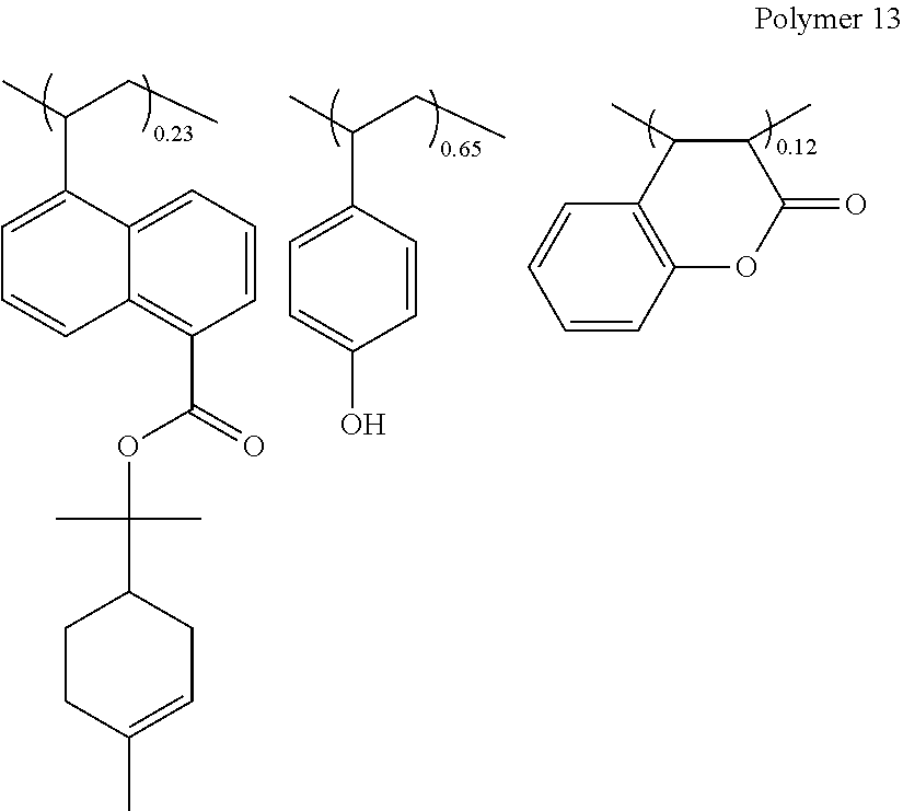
CC(CC)C1=CC=C(O)C=C1.C1=C2C(=C(C(OC(C)(C)C3CCC(C)=CC3)=O)C=C1)C=CC=C2C(C)CC.C12=C(C(C)C(C)C(=O)O1)C=CC=C2
